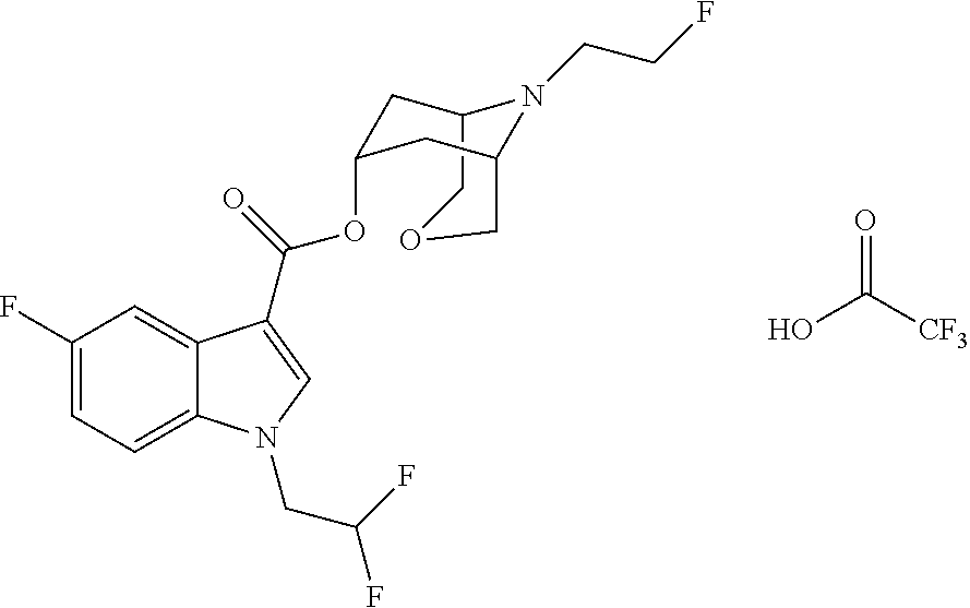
C12COCC(CC(OC(C3=CN(CC(F)F)C4=CC=C(F)C=C43)=O)C1)N2CCF.OC([CF3])=O
